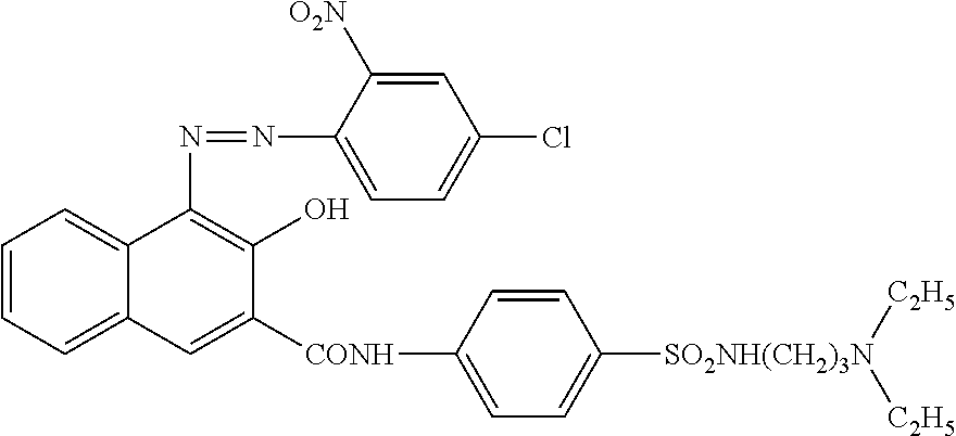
C1=CC=C2C(=C1)C(N=NC1=CC=C(Cl)C=C1[O2N])=C(O)C([CONH]C1=CC=C([SO2NH(CH2)3N]([C2H5])[C2H5])C=C1)=C2
